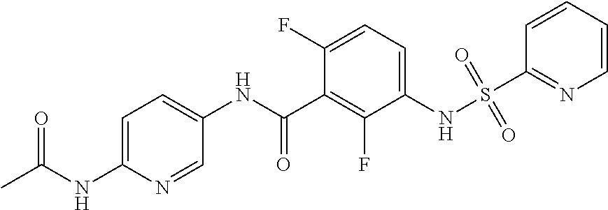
S(NC1=CC=C(F)C(C(NC2=CC=C(NC(C)=O)N=C2)=O)=C1F)(=O)(=O)C1=NC=CC=C1
